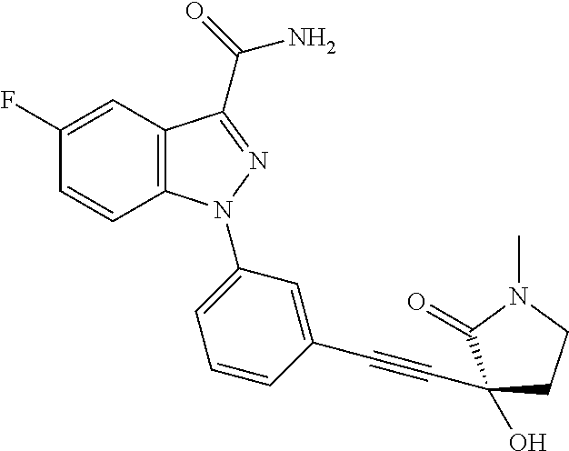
C12=C(C=C(F)C=C1)C(C(N)=O)=NN2C1=CC=CC(C#CC2(O)CCN(C)C2=O)=C1
